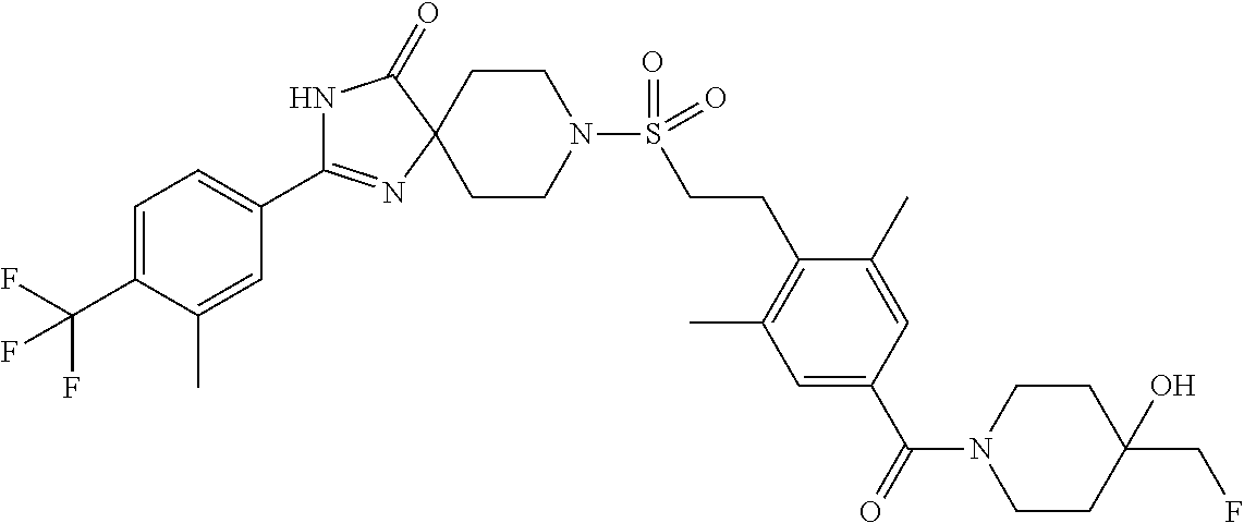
N1C(C2=CC=C(C(F)(F)F)C(C)=C2)=NC2(C1=O)CCN(S(CCC1=C(C)C=C(C(=O)N3CCC(O)(CF)CC3)C=C1C)(=O)=O)CC2
